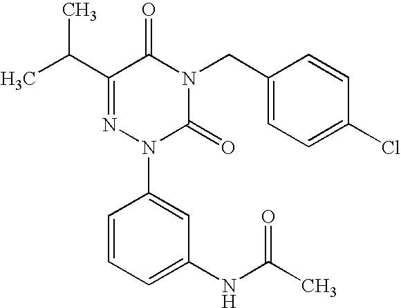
C(C1=NN(C2=CC(NC(C)=O)=CC=C2)C(=O)N(CC2=CC=C(Cl)C=C2)C1=O)(C)C
